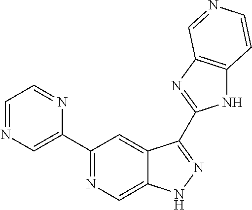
C1(C2=NC=C3C(=C2)C(C2=NC4=C(N2)C=CN=C4)=NN3)=CN=CC=N1
